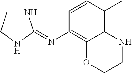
N1CCNC1=NC1=C2C(=C(C)C=C1)NCCO2
